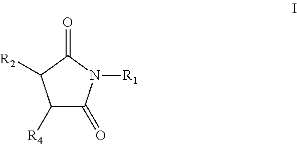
C1([R4])C(=O)N([R1])C(=O)C1[R2]
